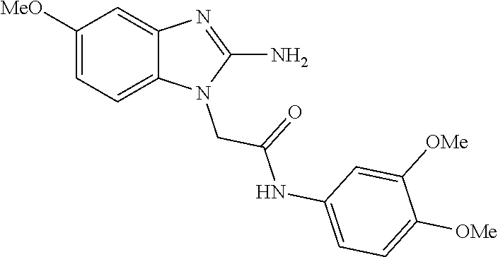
C1([MeO])=CC=C2C(=C1)N=C(N)N2CC(NC1=CC=C([OMe])C([OMe])=C1)=O
